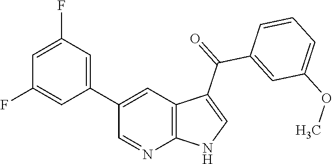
C1(C2=CC(F)=CC(F)=C2)=CC2=C(N=C1)NC=C2C(=O)C1=CC(OC)=CC=C1
